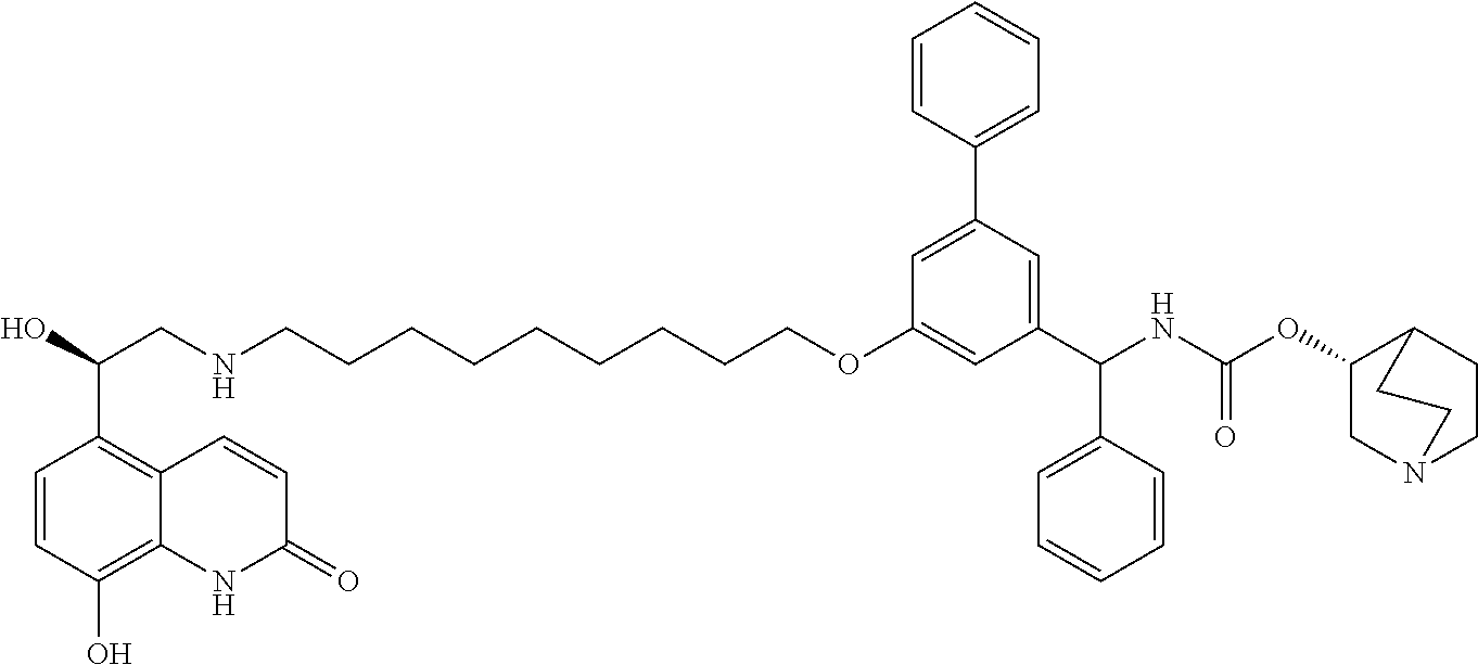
C1(C2=CC=CC=C2)=CC(OCCCCCCCCCNCC(O)C2=C3C(=C(O)C=C2)NC(=O)C=C3)=CC(C(NC(OC2CN3CCC2CC3)=O)C2=CC=CC=C2)=C1
